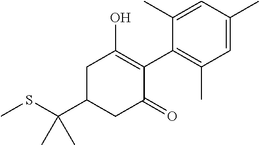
CSC(C1CC(=O)C(C2=C(C)C=C(C)C=C2C)=C(O)C1)(C)C
